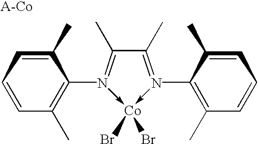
C1(C)=N(C2=C(C)C=CC=C2C)->[Co](Br)(Br)-N(C2=C(C)C=CC=C2C)=C1C.[A-Co]
